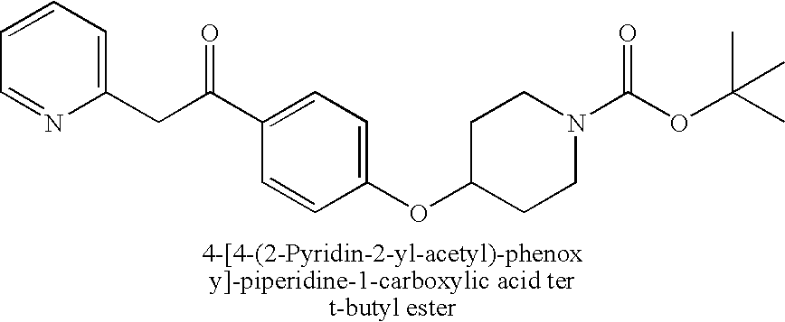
C1(CC(=O)C2=CC=C(OC3CCN(C(=O)OC(C)(C)C)CC3)C=C2)=CC=CC=N1
